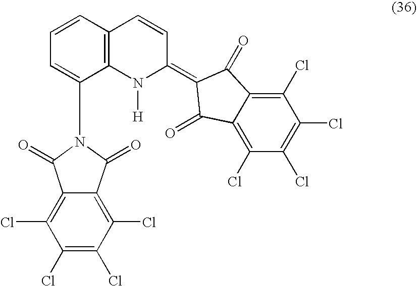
C12=C(C=CC=C1N1C(=O)C3=C(Cl)C(Cl)=C(Cl)C(Cl)=C3C1=O)C=CC(=C1C(=O)C3=C(Cl)C(Cl)=C(Cl)C(Cl)=C3C1=O)N2[H]
